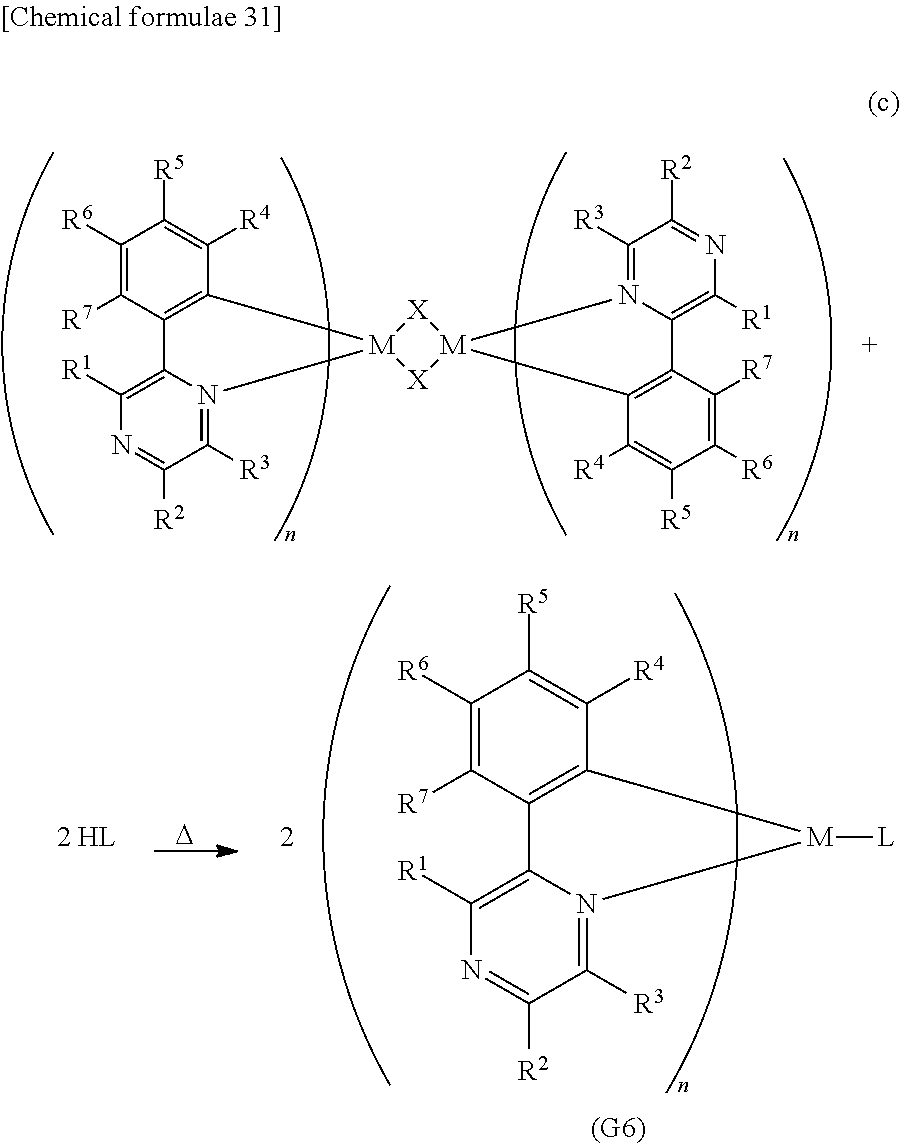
C12=C(C([R7])=C([R6])C([R5])=C1[R4])C1=C([R1])N=C([R2])C([R3])=N1[M]21[X][M]2([X]1)C1=C(C([R7])=C([R6])C([R5])=C1[R4])C1=C([R1])N=C([R2])C([R3])=N12.C12=C(C([R7])=C([R6])C([R5])=C1[R4])C1=C([R1])N=C([R2])C([R3])=N1[M]2[L].[D]
